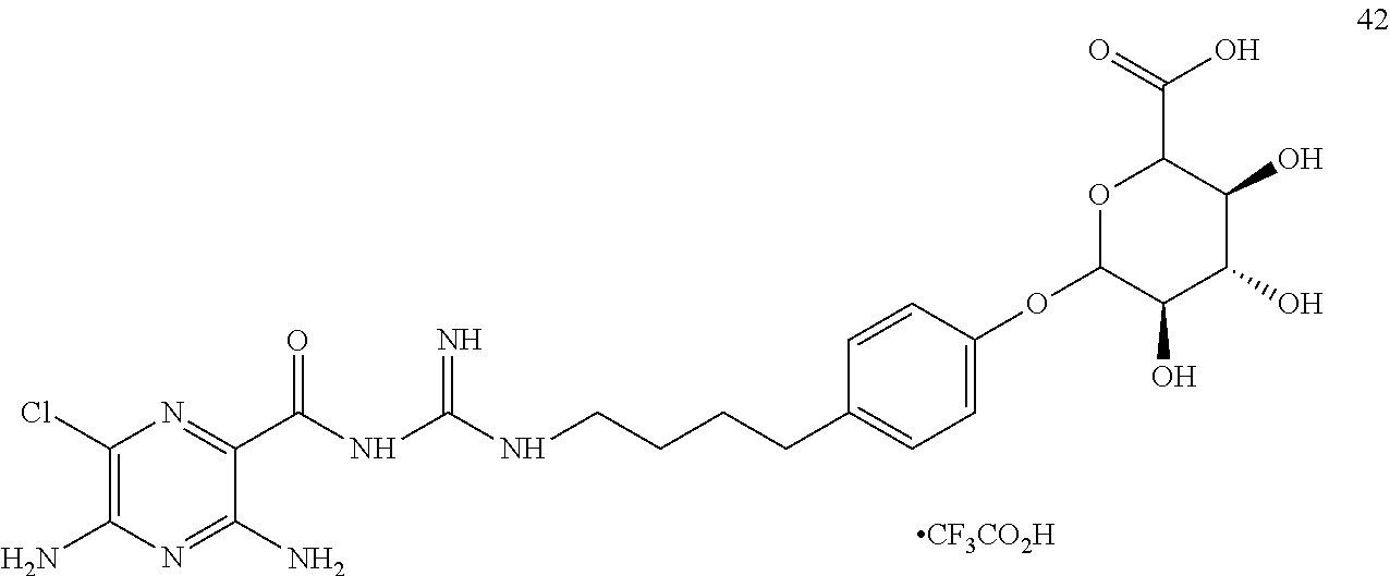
[CF3CO2H].C1(Cl)=C(N)N=C(N)C(C(NC(NCCCCC2=CC=C(OC3C(O)C(O)C(O)C(C(=O)O)O3)C=C2)=N)=O)=N1
